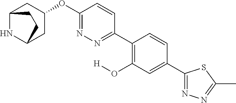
C12NC(CC(OC3=NN=C(C4=C(O[H])C=C(C5=NN=C(C)S5)C=C4)C=C3)C1)CC2
